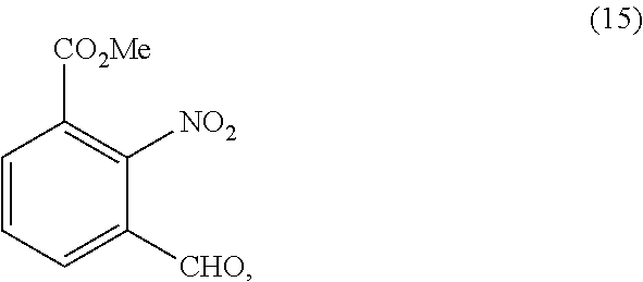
C1=CC=C([CHO])C([NO2])=C1[CO2Me]
